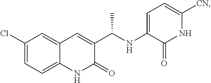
C1(Cl)=CC=C2C(=C1)C=C(C(NC1=CC=C([CN])NC1=O)C)C(=O)N2
